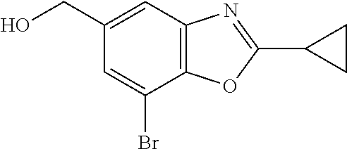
C1(CO)=CC2=C(C(Br)=C1)OC(C1CC1)=N2
